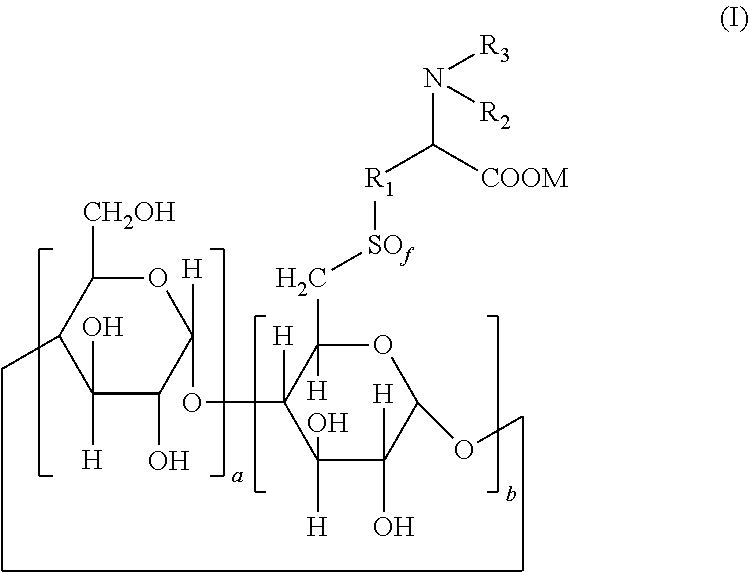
O1C([CH2OH])C(C)C(O)([H])C(O)C1(OC1([H])C(O)([H])C(O)([H])C(OC)OC1(C[SOf][R1]C([COOM])N([R3])[R2])[H])[H]
